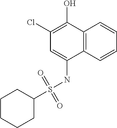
C12=C(C=CC=C1)C(NS(C1CCCCC1)(=O)=O)=CC(Cl)=C2O
